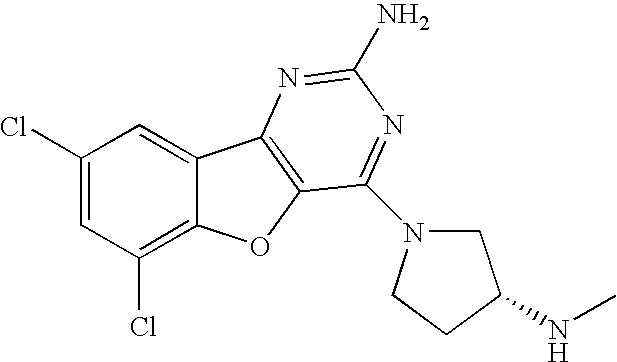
C1(Cl)=CC(Cl)=C2C(=C1)C1=C(O2)C(N2CC(NC)CC2)=NC(N)=N1
